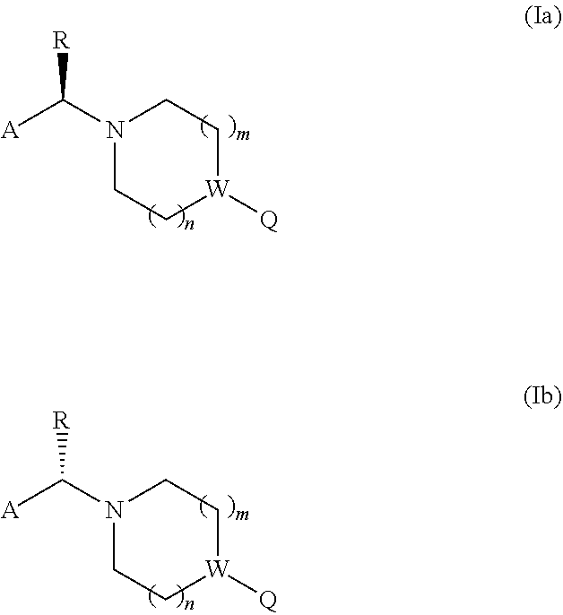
N1(C([A])[R])CC[W]([Q])CC1.N1(C([A])[R])CC[W]([Q])CC1
